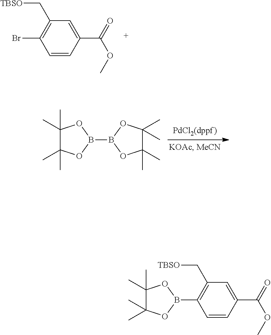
C1=CC(C(=O)OC)=CC(C[TBSO])=C1Br.B1(B2OC(C)(C)C(C)(C)O2)OC(C)(C)C(C)(C)O1.C1=CC(C(=O)OC)=CC(C[TBSO])=C1B1OC(C)(C)C(C)(C)O1
